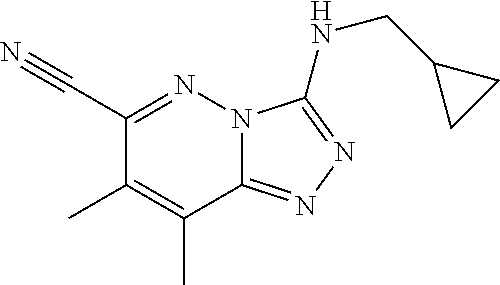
C1(C#N)=NN2C(=NN=C2NCC2CC2)C(C)=C1C
